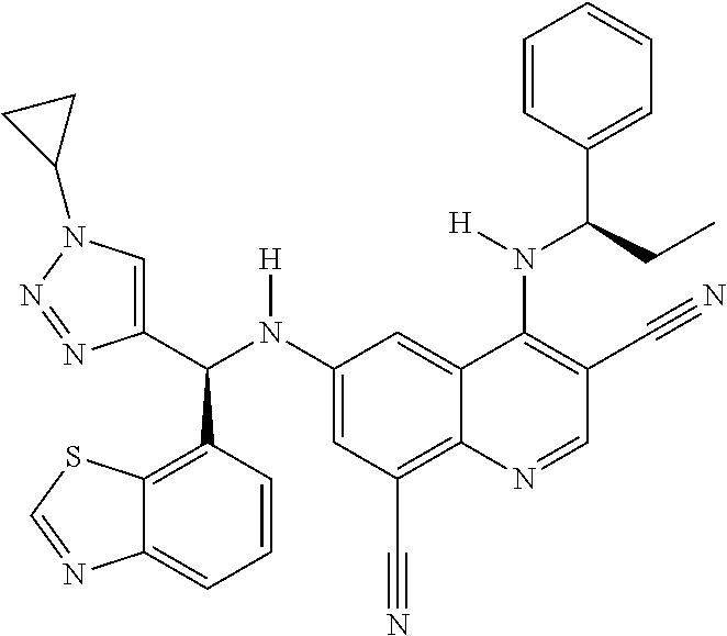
C1(N(C(C2=CN(C3CC3)N=N2)C2=C3C(=CC=C2)N=CS3)[H])=CC(C#N)=C2C(=C1)C(N(C(C1=CC=CC=C1)CC)[H])=C(C#N)C=N2
